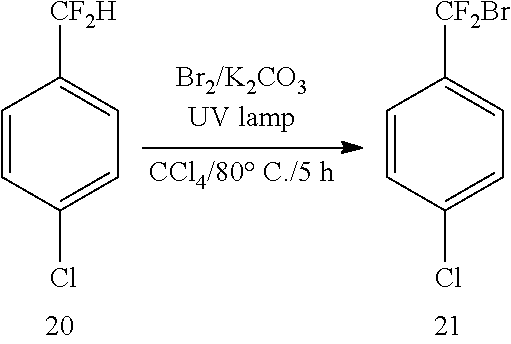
C1=CC(Cl)=CC=C1[CF2H].C1=CC(Cl)=CC=C1[CF2Br]
